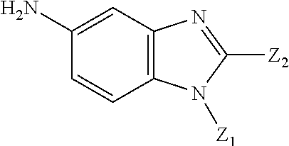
C12=C(C=C(N)C=C1)N=C([Z2])N2[Z1]
